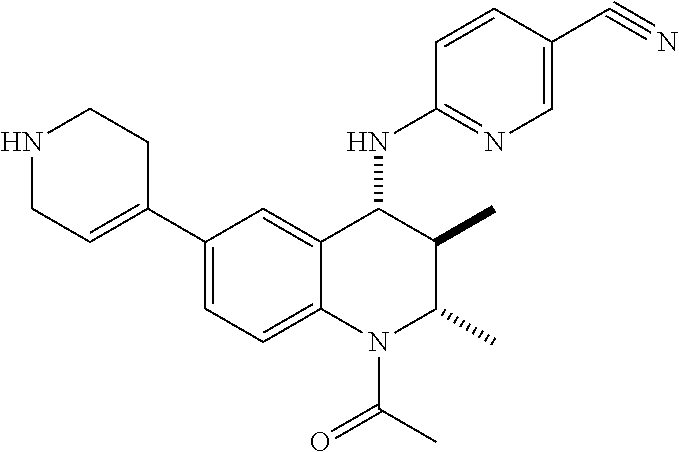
C1(C2=CCNCC2)=CC=C2C(=C1)C(NC1=NC=C(C#N)C=C1)C(C)C(C)N2C(C)=O
